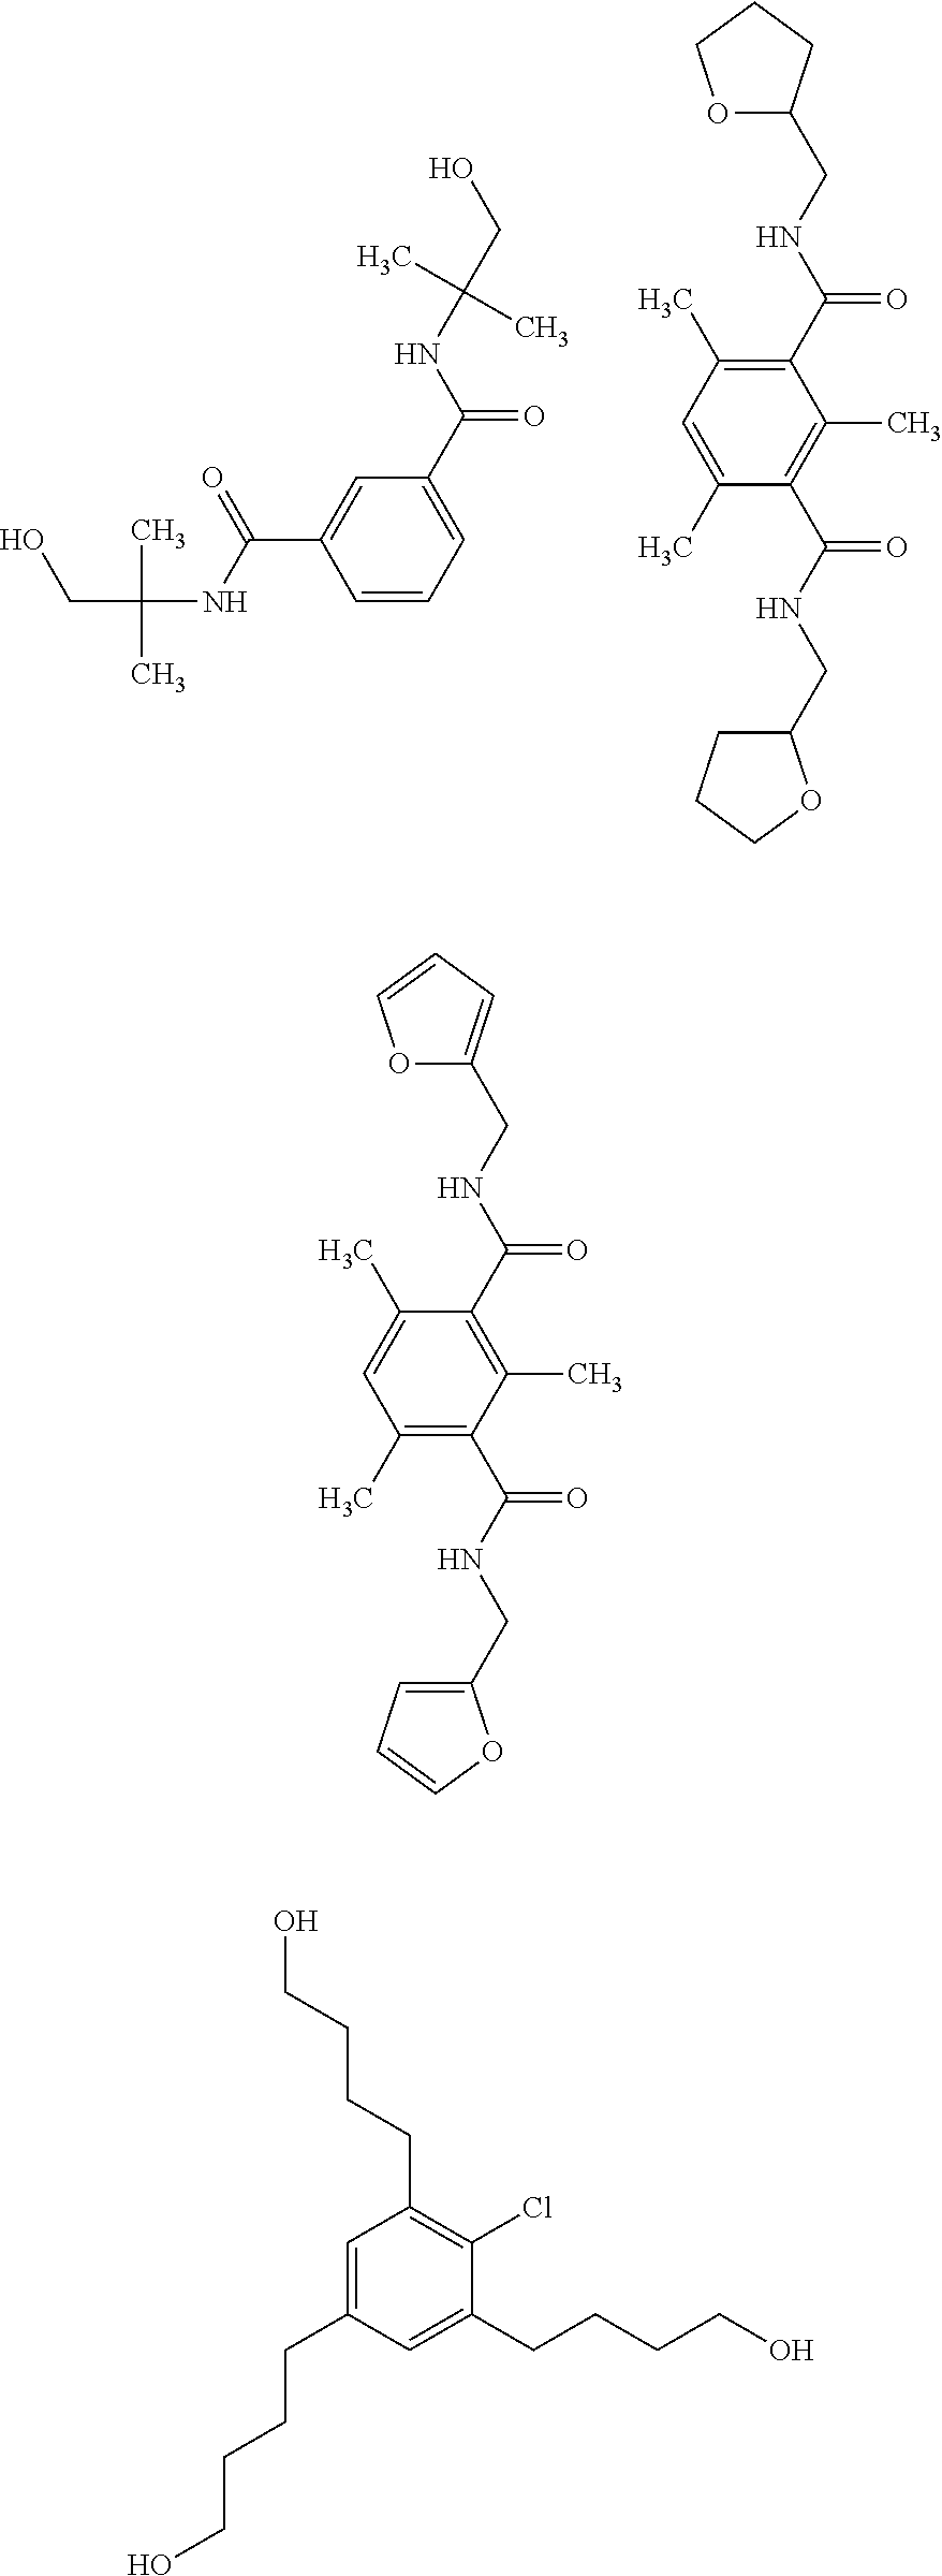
C1=CC=C(C(NC(C)(C)CO)=O)C=C1C(NC(C)(C)CO)=O.C1(C(NCC2OCCC2)=O)=C(C)C=C(C)C(C(NCC2CCCO2)=O)=C1C.C1(C(NCC2=CC=CO2)=O)=C(C)C(C(NCC2=CC=CO2)=O)=C(C)C=C1C.C1=C(CCCCO)C=C(CCCCO)C(Cl)=C1CCCCO
